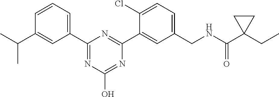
C1=CC=C(C2=NC(O)=NC(C3=CC(CNC(C4(CC)CC4)=O)=CC=C3Cl)=N2)C=C1C(C)C
